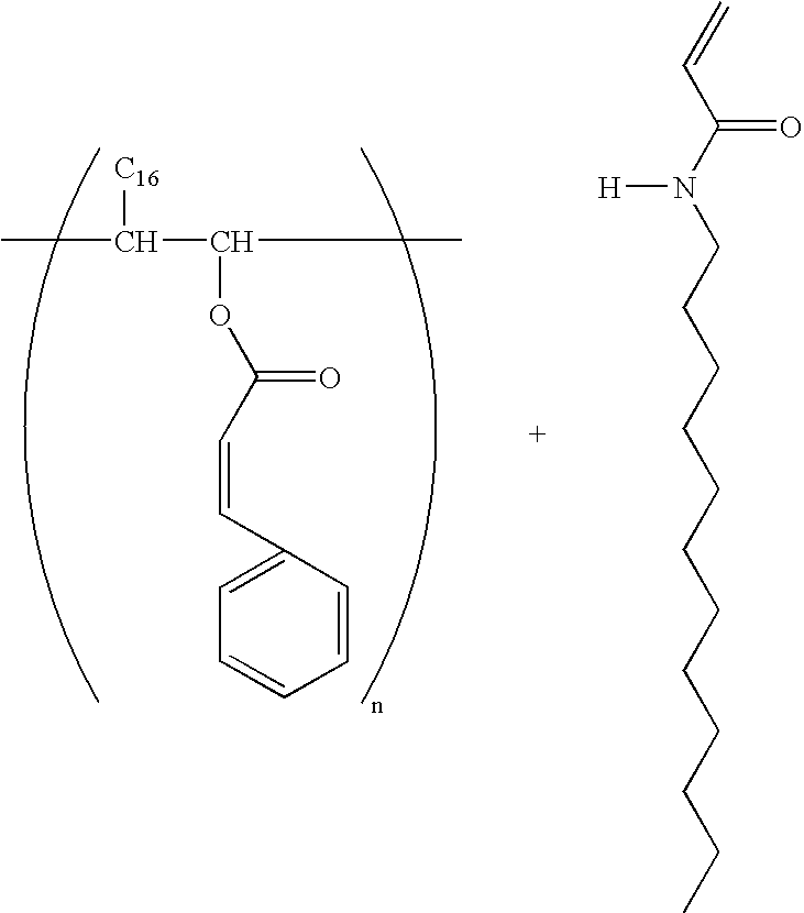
C(C(N(CCCCCCCCCCCC)[H])=O)=C.CC(C(OC(C=CC1=CC=CC=C1)=O)C)[C16]
